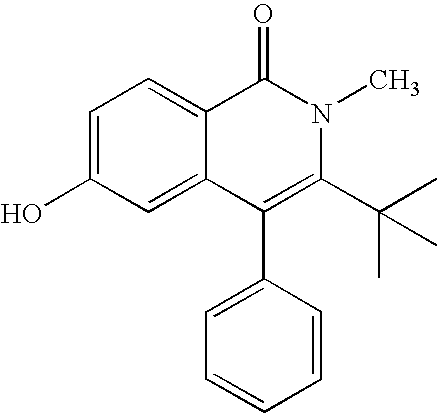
C1=C(O)C=C2C(=C1)C(=O)N(C)C(C(C)(C)C)=C2C1=CC=CC=C1
